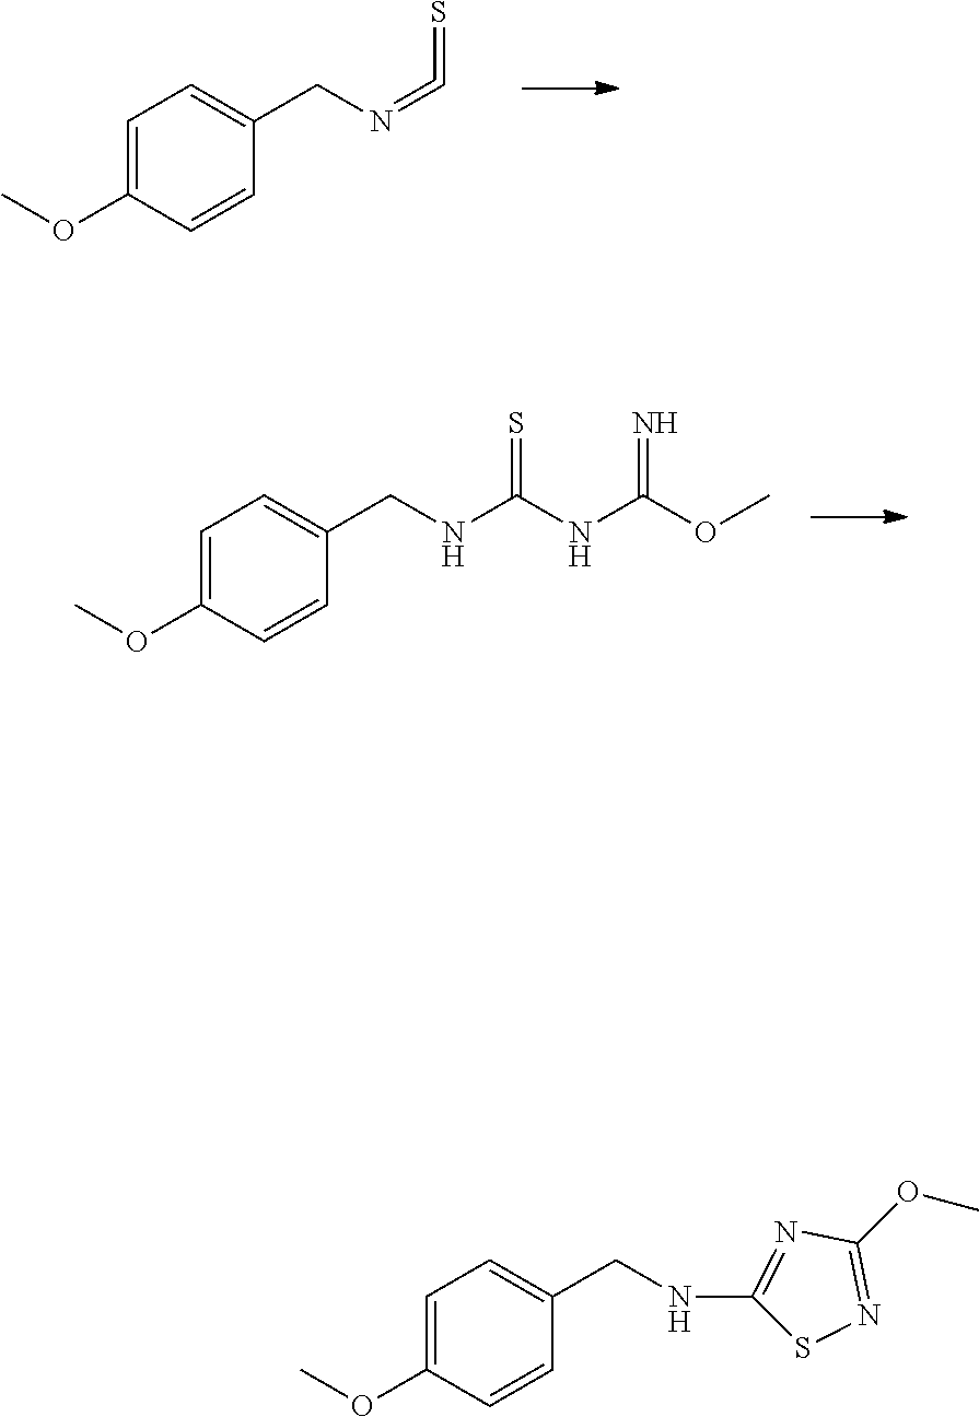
C1=C(OC)C=CC(CNC(NC(OC)=N)=S)=C1.C1=C(OC)C=CC(CN=C=S)=C1.C1=C(OC)C=CC(CNC2=NC(OC)=NS2)=C1
